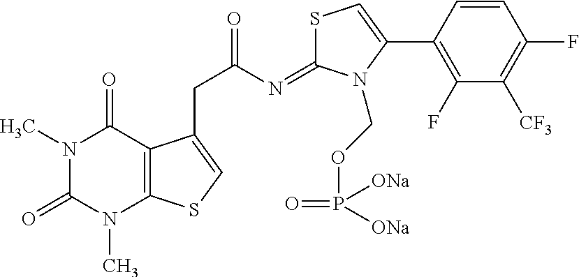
C1=CC(C2=CSC(=NC(CC3=CSC4=C3C(=O)N(C)C(=O)N4C)=O)N2COP(=O)([ONa])[ONa])=C(F)C([CF3])=C1F
